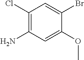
C1(Cl)=C(N)C=C(OC)C(Br)=C1
